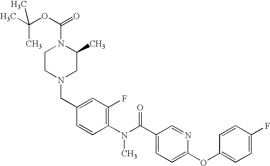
C1(CN2CC(C)N(C(OC(C)(C)C)=O)CC2)=CC(F)=C(N(C(C2=CC=C(OC3=CC=C(F)C=C3)N=C2)=O)C)C=C1
